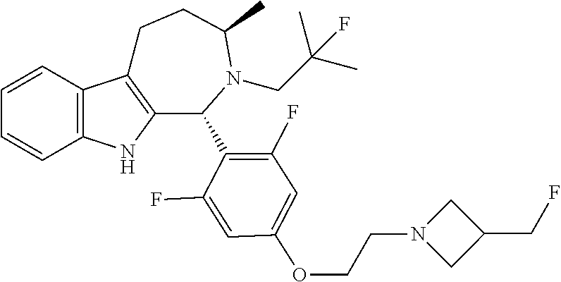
C1=CC2=C(C=C1)NC1=C2CCC(C)N(CC(C)(C)F)C1C1=C(F)C=C(OCCN2CC(CF)C2)C=C1F
